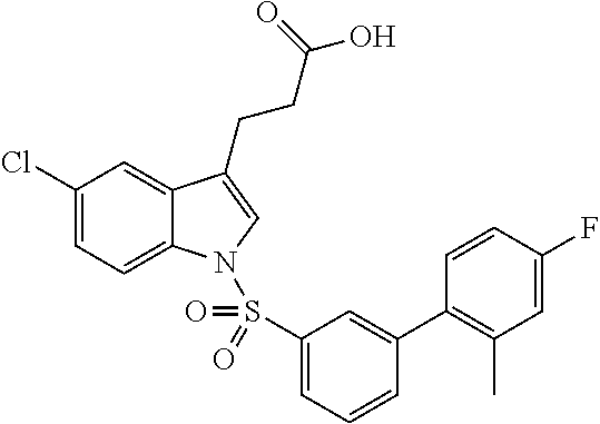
C1(Cl)=CC=C2C(=C1)C(CCC(O)=O)=CN2S(C1=CC=CC(C2=C(C)C=C(F)C=C2)=C1)(=O)=O
